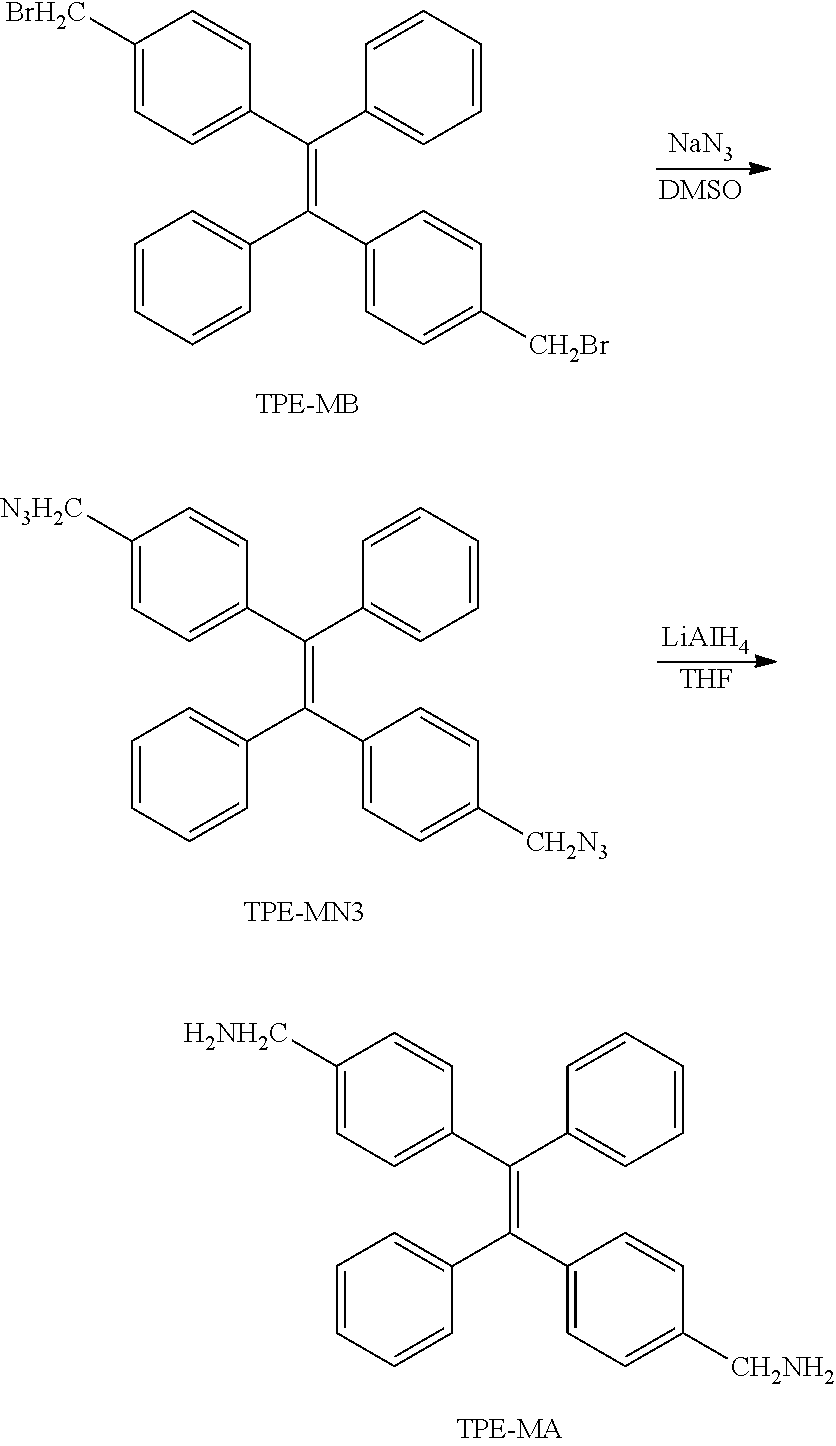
[NaN3].[DMSO].C1=C([BrH2C])C=CC(C(C2=CC=CC=C2)=C(C2=CC=C([CH2Br])C=C2)C2=CC=CC=C2)=C1.[LiAIH4].[THF].C1=C([N3H2C])C=CC(C(C2=CC=CC=C2)=C(C2=CC=C([CH2N3])C=C2)C2=CC=CC=C2)=C1.C1=C([H2NH2C])C=CC(C(C2=CC=CC=C2)=C(C2=CC=C([CH2NH2])C=C2)C2=CC=CC=C2)=C1
